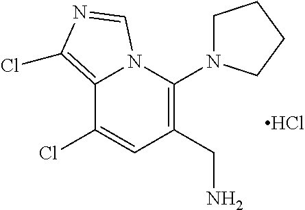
C1(CN)=C(N2CCCC2)N2C(=C(Cl)N=C2)C(Cl)=C1.Cl
